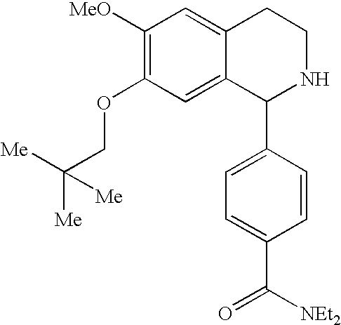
C1([MeO])=C(OCC([Me])([Me])[Me])C=C2C(=C1)CCNC2C1=CC=C(C([NEt2])=O)C=C1
